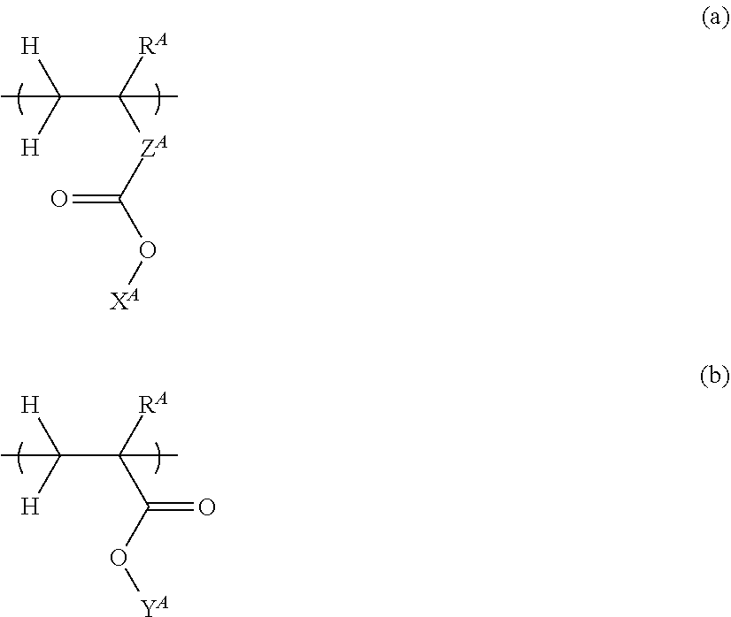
CC(C([ZA]C(O[XA])=O)([RA])C)([H])[H].CC(C(C(O[YA])=O)([RA])C)([H])[H]
